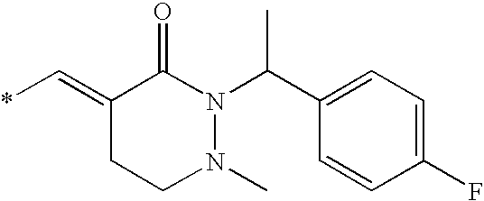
C1(C(N2C(=O)C(=C*)CCN2C)C)=CC=C(F)C=C1
